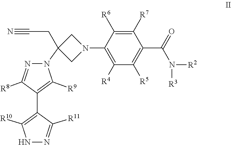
N([R2])([R3])C(C1=C([R5])C([R4])=C(N2CC(CC#N)(N3N=C([R8])C(C4=C([R10])NN=C4[R11])=C3[R9])C2)C([R6])=C1[R7])=O
